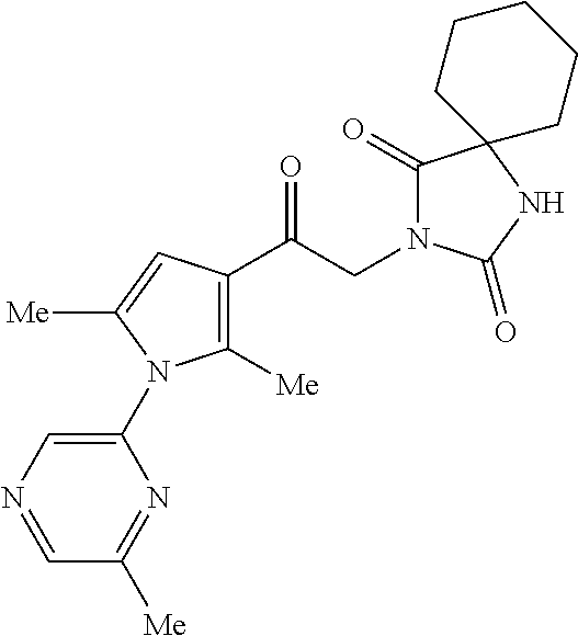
C1([Me])=C(C(CN2C(=O)C3(NC2=O)CCCCC3)=O)C=C([Me])N1C1=CN=CC([Me])=N1
